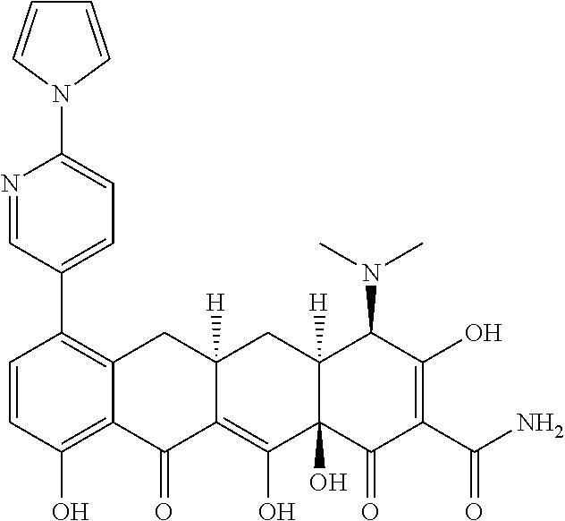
C1=CC(O)=C2C(=C1C1=CC=C(N3C=CC=C3)N=C1)CC1([H])C(=C(O)C3(O)C([H])(C1)C(N(C)C)C(O)=C(C(N)=O)C3=O)C2=O
